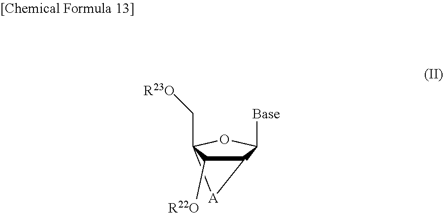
C12C([Base])OC(C[R23O])([A]1)C2[R22O]
